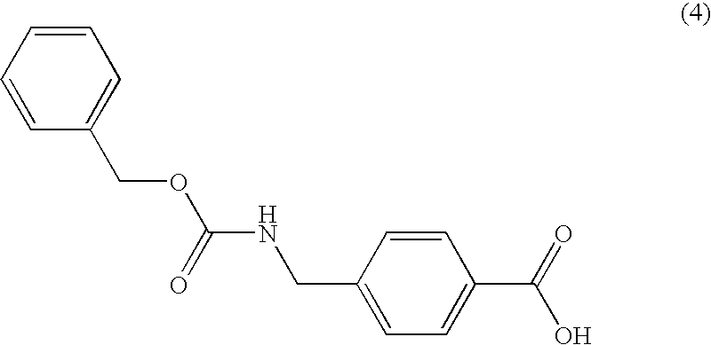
C1=CC=CC(COC(NCC2=CC=C(C(=O)O)C=C2)=O)=C1
